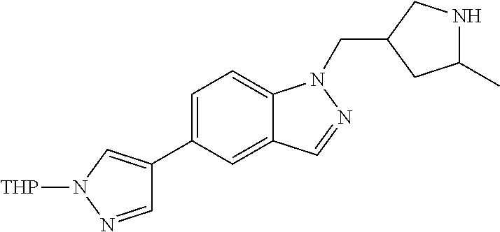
C1=C(C2=CN([THP])N=C2)C=C2C(=C1)N(CC1CC(C)NC1)N=C2
